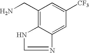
NCC1=C2NC=NC2=CC([CF3])=C1
